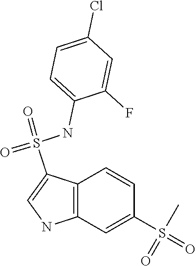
C1=CC2=C(C=C1S(=O)(C)=O)NC=C2S(=O)(NC1=CC=C(Cl)C=C1F)=O
